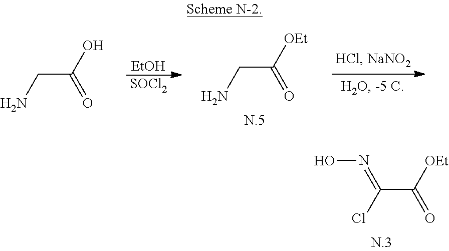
C(C(O)=O)N.[EtOH].[SOCl2].C(C([OEt])=O)N.C(C([OEt])=O)(Cl)=NO
